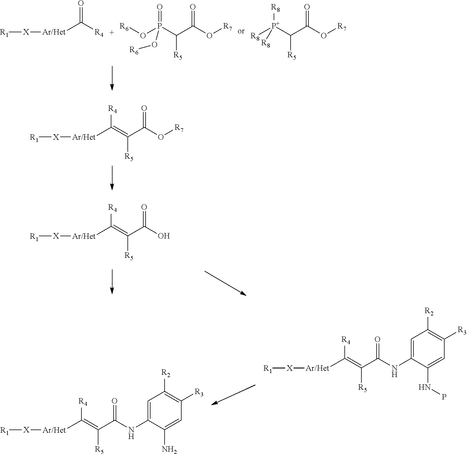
O=C([R4])[Ar/Het][X][R1].O=C(O[R7])C(P(O[R6])(=O)O[R6])[R5].O=C(O[R7])C([P+]([R8])([R8])[R8])[R5].[R4]C(=C(C(O[R7])=O)[R5])[Ar/Het][X][R1].[R4]C(=C(C(O)=O)[R5])[Ar/Het][X][R1].[R4]C(=C(C(NC1=CC([R2])=C([R3])C=C1N)=O)[R5])[Ar/Het][X][R1].[R4]C(=C(C(NC1=CC([R2])=C([R3])C=C1NP)=O)[R5])[Ar/Het][X][R1]
